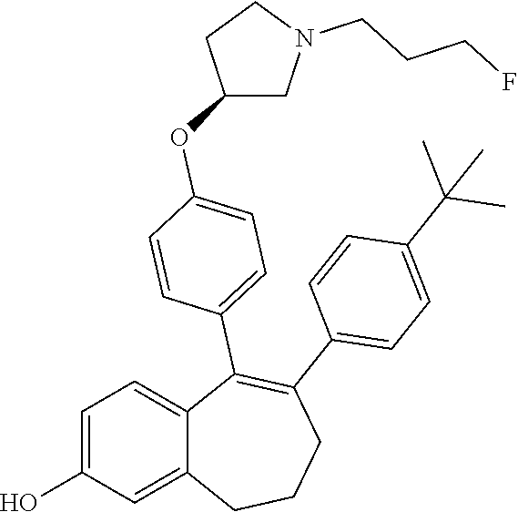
C1=C(O)C=C2C(=C1)C(C1=CC=C(OC3CN(CCCF)CC3)C=C1)=C(C1=CC=C(C(C)(C)C)C=C1)CCC2
